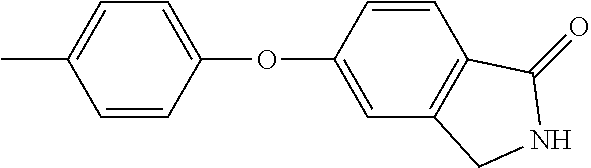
C1=C(C)C=CC(OC2=CC3=C(C=C2)C(=O)NC3)=C1
